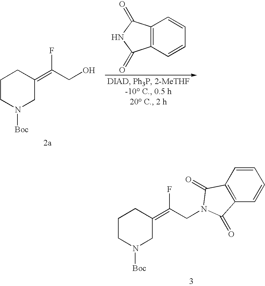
C12=C(C=CC=C1)C(=O)NC2=O.C1CN([Boc])CC(=C(CO)F)C1.C1CN([Boc])CC(=C(CN2C(=O)C3=C(C=CC=C3)C2=O)F)C1
